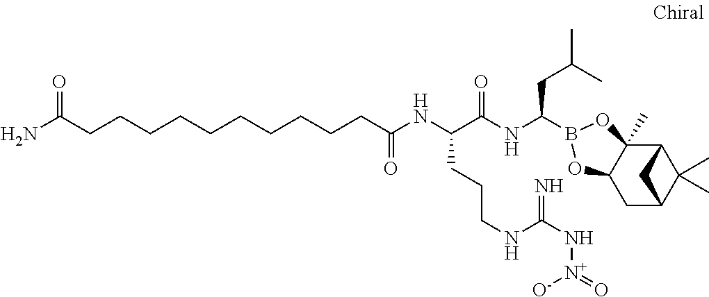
C12C3(C)C(CC(C1(C)C)C2)OB(C(NC(C(NC(=O)CCCCCCCCCCC(N)=O)CCCNC(N[N+]([O-])=O)=N)=O)CC(C)C)O3
